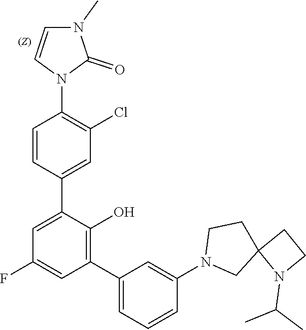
C1(F)=CC(C2=CC=CC(N3CC4(CC3)N(C(C)C)CC4)=C2)=C(O)C(C2=CC(Cl)=C(N3C(=O)N(C)C=C3)C=C2)=C1
